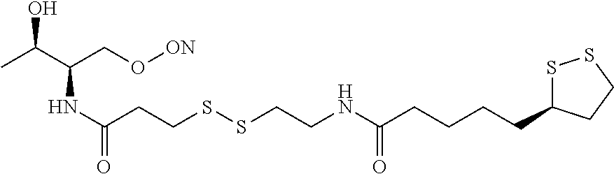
S1C(CCCCC(NCCSSCCC(NC(CO[ON])C(C)O)=O)=O)CCS1
